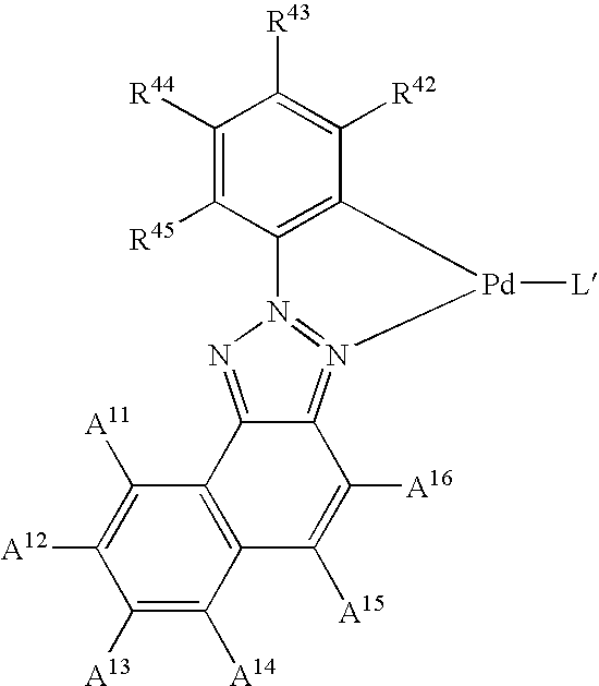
C1([R44])=C([R45])C2=C(C([R42])=C1[R43])[Pd]([L])N1=N2N=C2C=1C([A16])=C([A15])C1=C2C([A11])=C([A12])C([A13])=C1[A14]
